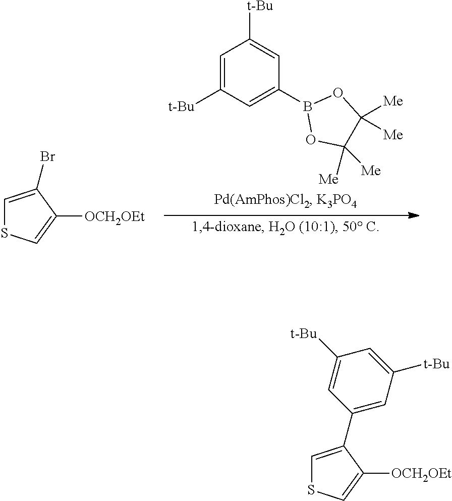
C1=C([t-Bu])C=C(B2OC([Me])([Me])C([Me])([Me])O2)C=C1[t-Bu].C1=C(Br)C([OCH2OEt])=CS1.C1=C(C2=CC([t-Bu])=CC([t-Bu])=C2)C([OCH2OEt])=CS1
